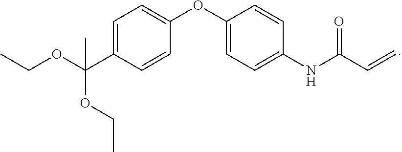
C1(NC(C=C)=O)=CC=C(OC2=CC=C(C(OCC)(OCC)C)C=C2)C=C1
